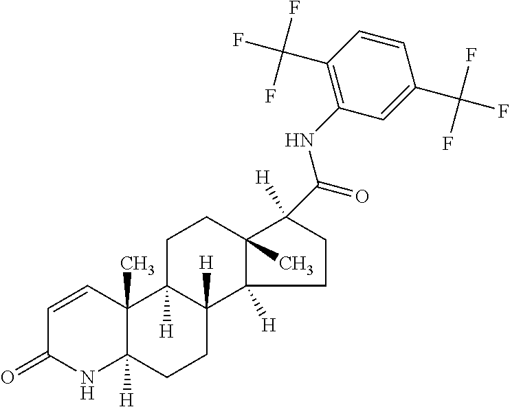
C1=CC2(C)C([H])(NC1=O)CCC1([H])C2([H])CCC2(C)C1([H])CCC2([H])C(=O)NC1=C(C(F)(F)F)C=CC(C(F)(F)F)=C1
